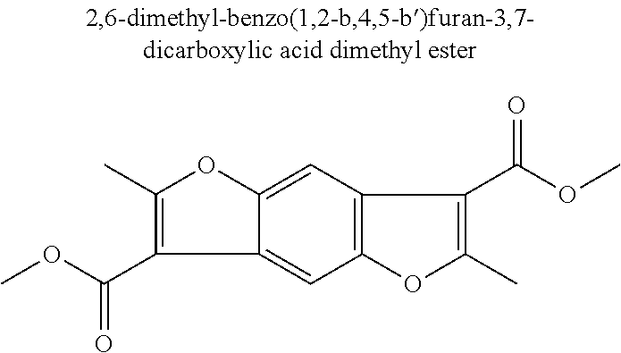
C1(C)=C(C(=O)OC)C2=CC3=C(C=C2O1)C(C(=O)OC)=C(C)O3
